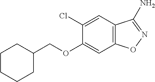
C1C(COC2=CC3=C(C=C2Cl)C(N)=NO3)CCCC1
